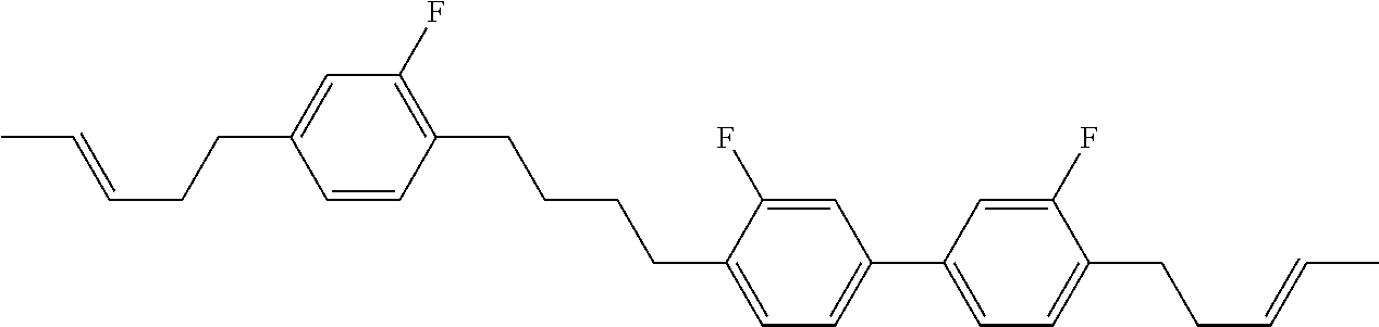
C1=CC(CCCCC2=CC=C(C3=CC=C(CCC=CC)C(F)=C3)C=C2F)=C(F)C=C1CCC=CC
